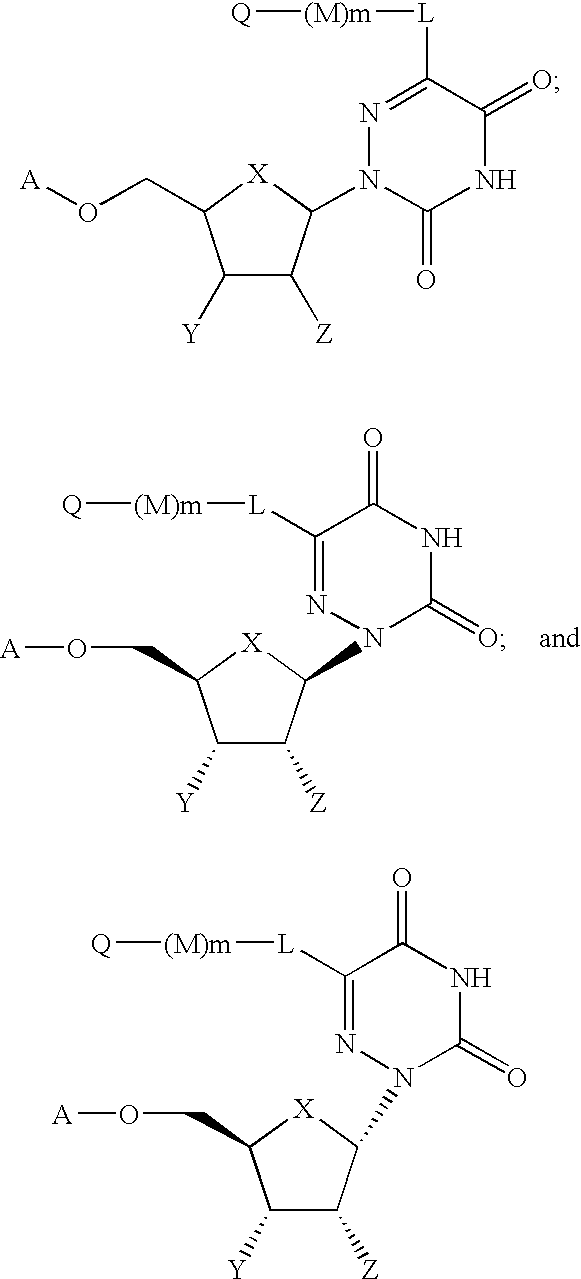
C1([Y])C([Z])C(N2N=C([L][(M)m][Q])C(=O)NC2=O)[X]C1CO[A].C1([Y])C([Z])C(N2C(=O)NC(=O)C([L][(M)m][Q])=N2)[X]C1CO[A].C1([Y])C([Z])C(N2N=C([L][(M)m][Q])C(=O)NC2=O)[X]C1CO[A]
